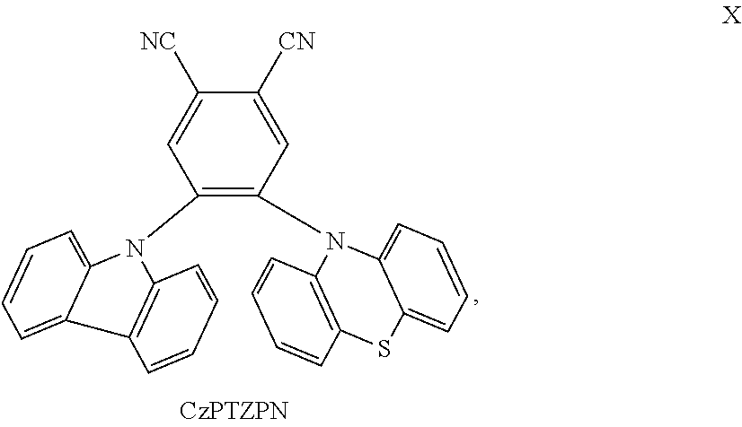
C1(N2C3=C(C=CC=C3)C3=CC=CC=C23)=C(N2C3=C(C=CC=C3)SC3=CC=CC=C23)C=C([CN])C([NC])=C1
